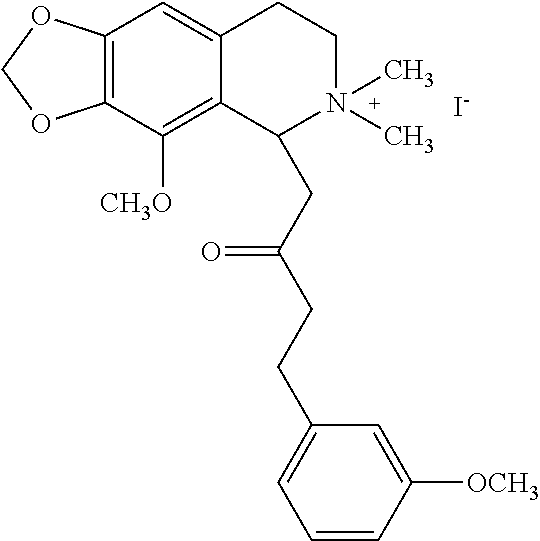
[I-].C12=C(C([CH3O])=C3C(=C1)CCN(C)(C)C3CC(CCC1=CC=CC([OCH3])=C1)=O)OCO2
